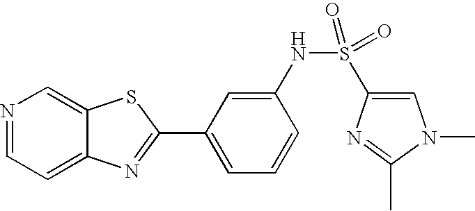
N1=CC=C2C(=C1)SC(C1=CC=CC(NS(=O)(C3=CN(C)C(C)=N3)=O)=C1)=N2
